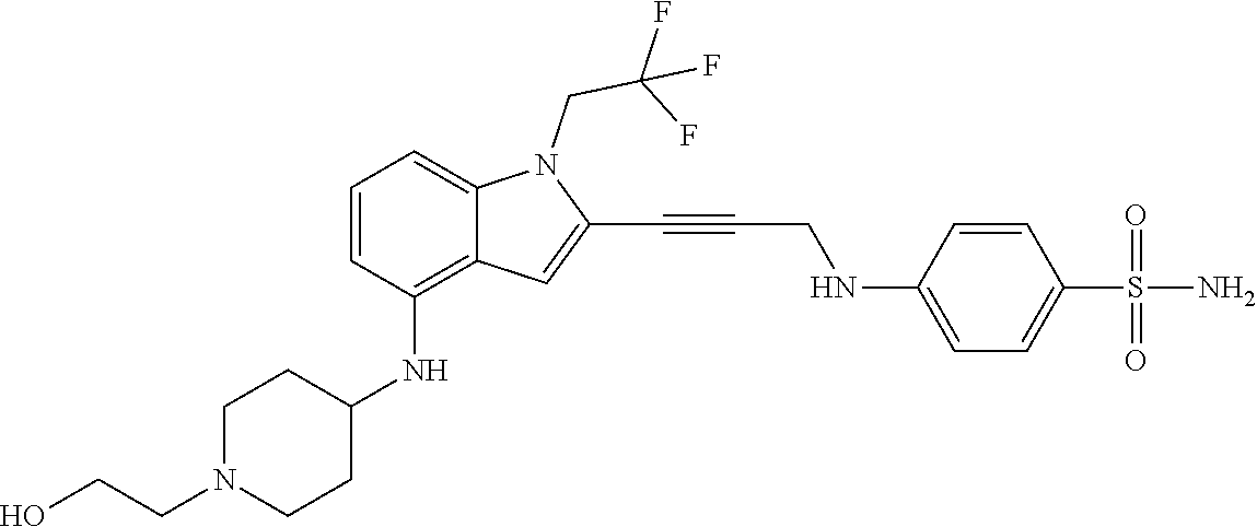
C1=C(NCC#CC2=CC3=C(NC4CCN(CCO)CC4)C=CC=C3N2CC(F)(F)F)C=CC(S(N)(=O)=O)=C1
